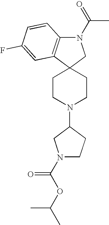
C1CN(C2CN(C(OC(C)C)=O)CC2)CCC12CN(C(C)=O)C1=C2C=C(F)C=C1
